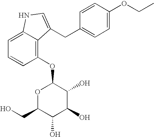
C1=C(OCC)C=CC(CC2=CNC3=CC=CC(OC4OC(CO)C(O)C(O)C4O)=C32)=C1
